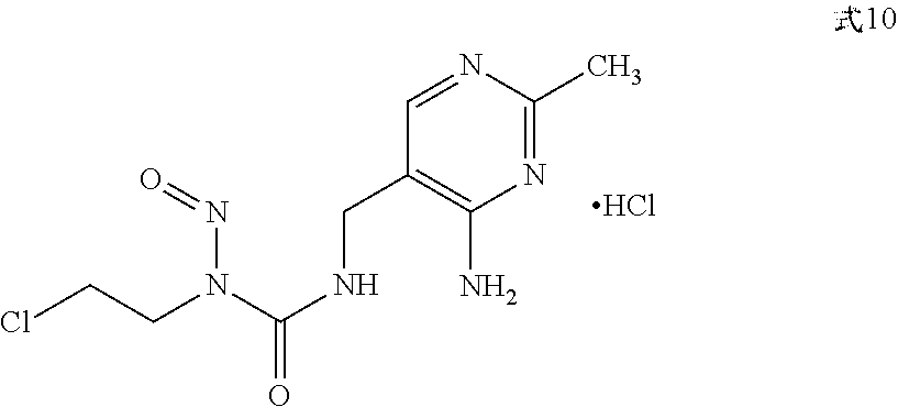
C(CN(C(NCC1=C(N)N=C(C)N=C1)=O)N=O)Cl.Cl
